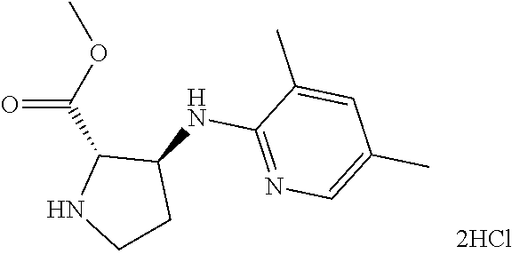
COC(C1NCCC1NC1=NC=C(C)C=C1C)=O
